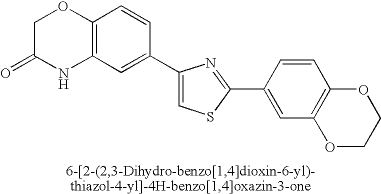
C1C(=O)NC2=C(O1)C=CC(C1=CSC(C3=CC4=C(C=C3)OCCO4)=N1)=C2
